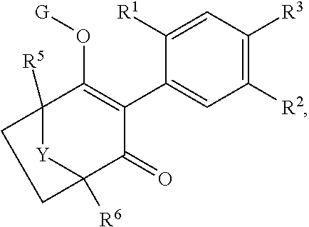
C1([R1])=CC([R3])=C([R2])C=C1C1=C(O[G])C2([R5])[Y]C([R6])(C1=O)CC2
